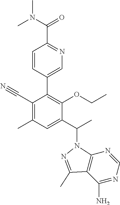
CN(C)C(C1=NC=C(C2=C(OCC)C(C(C)N3C4=C(C(N)=NC=N4)C(C)=N3)=CC(C)=C2C#N)C=C1)=O
